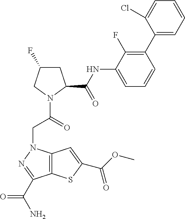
C1C(F)CN(C(=O)CN2C3=C(C(C(N)=O)=N2)SC(C(OC)=O)=C3)C1C(NC1=CC=CC(C2=CC=CC=C2Cl)=C1F)=O
